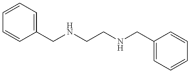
C1=CC=C(CNCCNCC2=CC=CC=C2)C=C1
